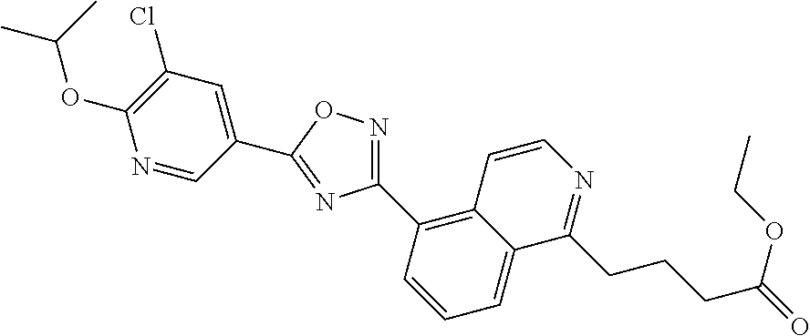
C12=C(C3=NOC(C4=CC(Cl)=C(OC(C)C)N=C4)=N3)C=CC=C1C(CCCC(=O)OCC)=NC=C2
